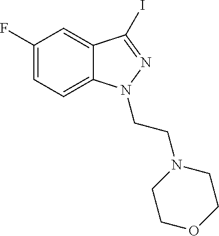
C1(F)=CC=C2C(=C1)C(I)=NN2CCN1CCOCC1
